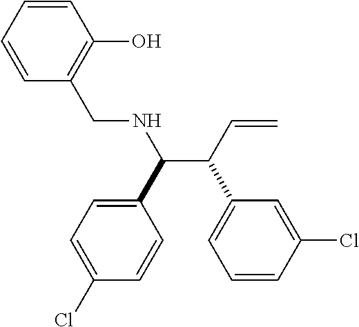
C1=CC=CC(CNC(C(C=C)C2=CC=CC(Cl)=C2)C2=CC=C(Cl)C=C2)=C1O
